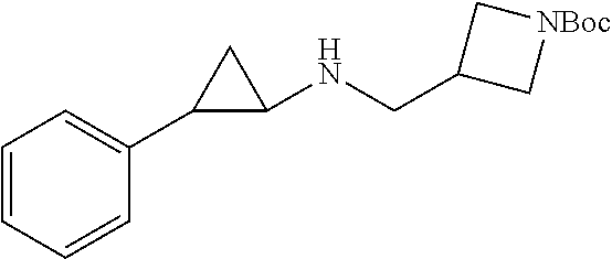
C1=CC=CC(C2C(NCC3C[NBoc]C3)C2)=C1
